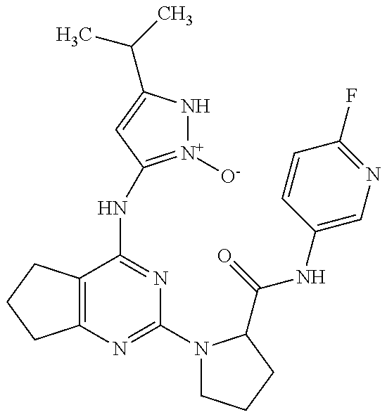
C12=C(C(NC3=[N+]([O-])NC(C(C)C)=C3)=NC(N3CCCC3C(=O)NC3=CN=C(F)C=C3)=N1)CCC2
